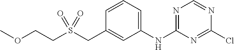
C(S(CC1=CC(NC2=NC=NC(Cl)=N2)=CC=C1)(=O)=O)COC
